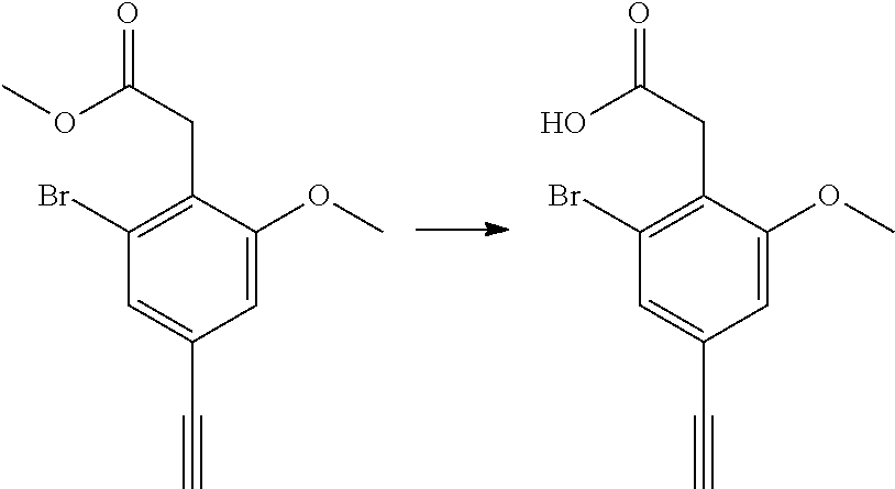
C(C1=C(Br)C=C(C#C)C=C1OC)C(OC)=O.C(C1=C(Br)C=C(C#C)C=C1OC)C(O)=O
